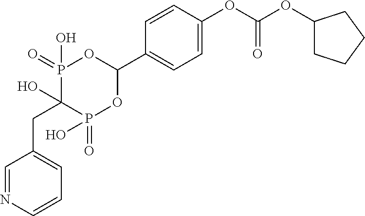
C(C1(O)P(=O)(O)OC(C2=CC=C(OC(OC3CCCC3)=O)C=C2)OP1(=O)O)C1=CC=CN=C1
